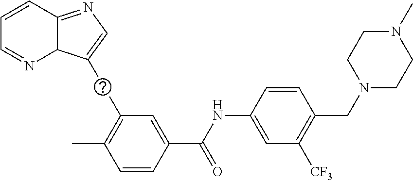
C12C(=NC=C1CC1=C(C)C=CC(C(NC3=CC([CF3])=C(CN4CCN(C)CC4)C=C3)=O)=C1)C=CC=N2
